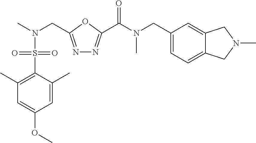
C1(CN(C)C(=O)C2=NN=C(CN(C)S(C3=C(C)C=C(OC)C=C3C)(=O)=O)O2)=CC=C2C(=C1)CN(C)C2
